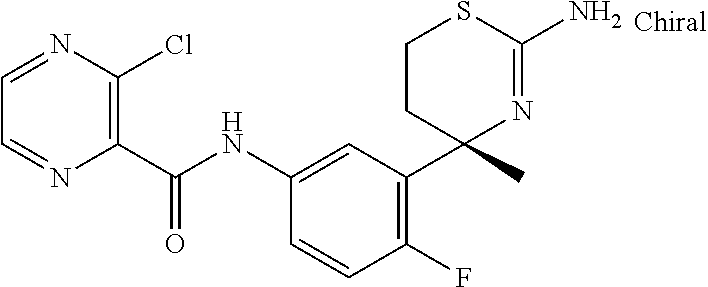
C1(NC(C2=C(Cl)N=CC=N2)=O)=CC(C2(C)N=C(N)SCC2)=C(F)C=C1
